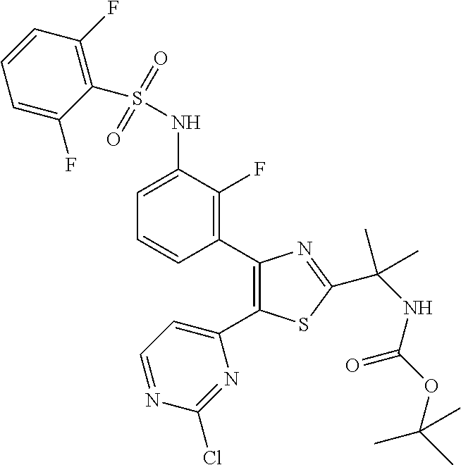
N(C1=CC=CC(C2=C(C3=CC=NC(Cl)=N3)SC(C(C)(C)NC(=O)OC(C)(C)C)=N2)=C1F)S(=O)(=O)C1=C(F)C=CC=C1F
